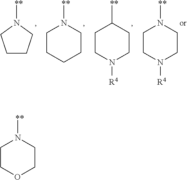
C1CCN([**])C1.C1CCCCN1[**].C1CN([R4])CCC1[**].C1CN([R4])CCN1[**].C1COCCN1[**]
